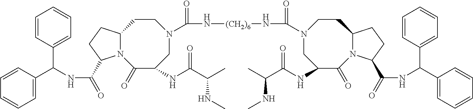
C1=CC(C(NC(=O)C2N3C(CC2)CCN(C(N[(CH2)6]NC(=O)N2CC(NC(C(C)NC)=O)C(=O)N4C(CC2)CCC4C(=O)NC(C2=CC=CC=C2)C2=CC=CC=C2)=O)CC(NC(C(C)NC)=O)C3=O)C2=CC=CC=C2)=CC=C1
